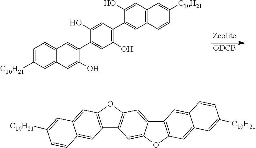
[ODCB].C1=C([C10H21])C=C2C(=C1)C=C(C1=CC(O)=C(C3=CC4=C(C=C3O)C=C([C10H21])C=C4)C=C1O)C(O)=C2.C12=C(OC3=C1C=C1C(=C3)C3=C(O1)C=C1C(=C3)C=CC([C10H21])=C1)C=C1C(=C2)C=CC([C10H21])=C1
